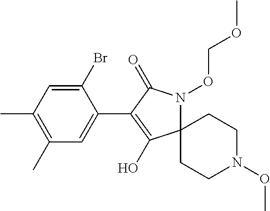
C12(N(OCOC)C(=O)C(C3=CC(C)=C(C)C=C3Br)=C1O)CCN(OC)CC2
